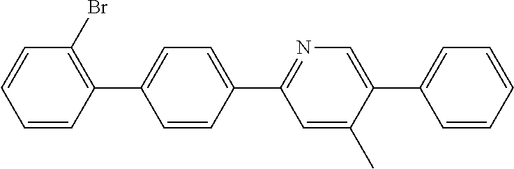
C1=CC(C2=NC=C(C3=CC=CC=C3)C(C)=C2)=CC=C1C1=C(Br)C=CC=C1
